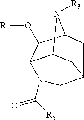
C12C(O[R1])C3N([R3])C1CC(C3)CN2C(=O)[R5]
